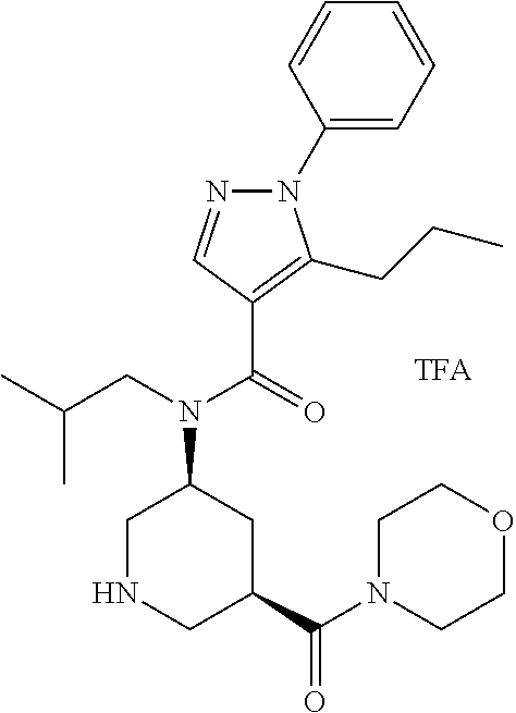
C1(N2N=CC(C(=O)N(CC(C)C)C3CNCC(C(N4CCOCC4)=O)C3)=C2CCC)=CC=CC=C1
